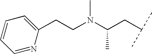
C1(CCN(C(CC(C)C)C)C)=CC=CC=N1
